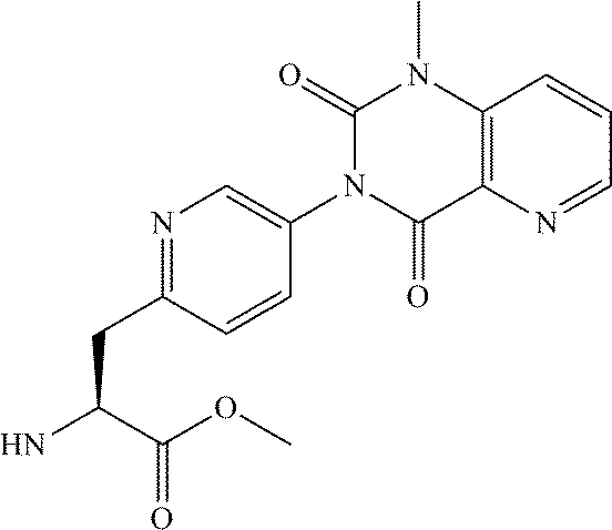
N1=C(CC(C(OC)=O)N)C=CC(N2C(=O)N(C)C3=C(N=CC=C3)C2=O)=C1
